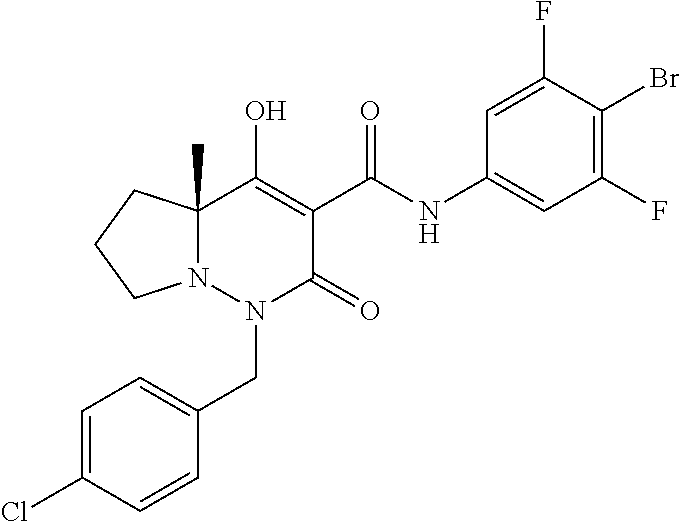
C1=C(Cl)C=CC(CN2C(=O)C(C(=O)NC3=CC(F)=C(Br)C(F)=C3)=C(O)C3(C)N2CCC3)=C1
